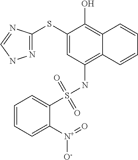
N1=C(SC2=CC(NS(C3=CC=CC=C3[N+](=O)[O-])(=O)=O)=C3C(=C2O)C=CC=C3)N=CN1
